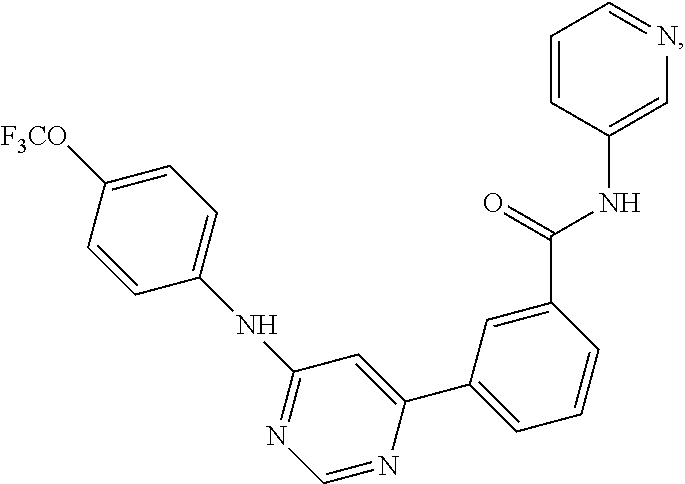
C1([F3CO])=CC=C(NC2=NC=NC(C3=CC=CC(C(=O)NC4=CN=CC=C4)=C3)=C2)C=C1
